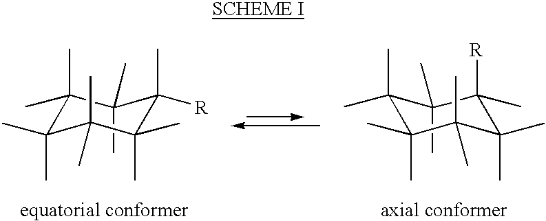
C1(C)(C)C(C)(C)C(C)([R])C(C)(C)C(C)(C)C1(C)C.C1(C)(C)C(C)(C)C(C)(C)C(C)(C)C(C)([R])C1(C)C
